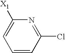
C1=CC(Cl)=NC([X1])=C1
